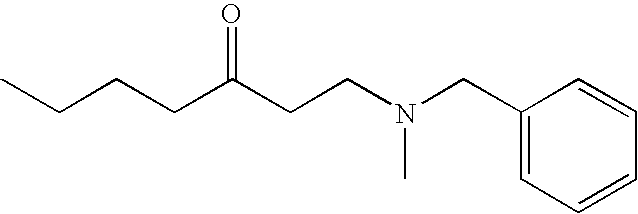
C1(CN(CCC(CCCC)=O)C)=CC=CC=C1
